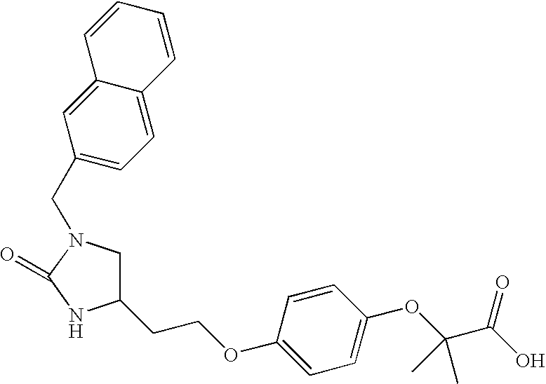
C1N(CC2=CC=C3C(=C2)C=CC=C3)C(=O)NC1CCOC1=CC=C(OC(C(O)=O)(C)C)C=C1
